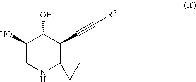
C1(O)CNC2(C(C#C[R8])C1O)CC2
